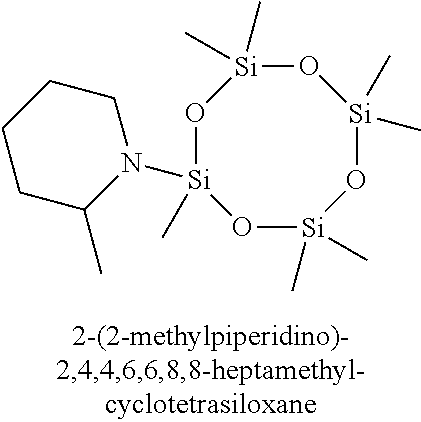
O1[Si](C)(C)O[Si](C)(N2CCCCC2C)O[Si](C)(C)O[Si]1(C)C
